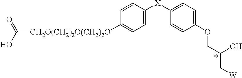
[CH2O(CH2)2O(CH2)2O](C(O)=O)C1=CC=C([X]C2=CC=C(OCC(O)C[W])C=C2)C=C1
